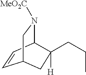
C1=CC2C(CCC)([H])CC1CN2[MeO2C]
